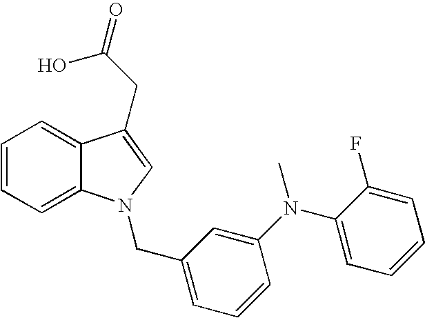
C1=CC=C2C(=C1)C(CC(O)=O)=CN2CC1=CC=CC(N(C2=CC=CC=C2F)C)=C1
